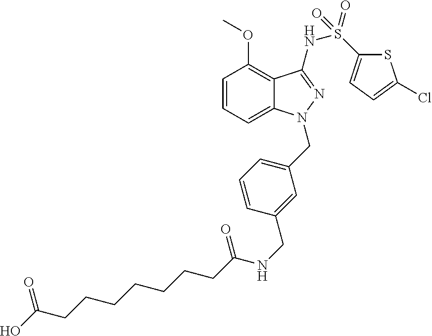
C1=CC=C2C(=C1OC)C(NS(=O)(C1=CC=C(Cl)S1)=O)=NN2CC1=CC=CC(CNC(CCCCCCCC(=O)O)=O)=C1
